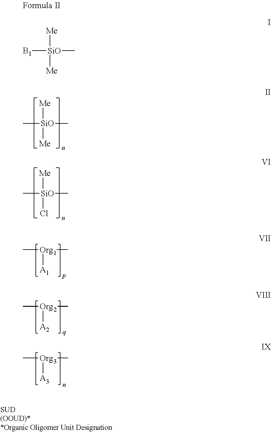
[Me][SiO]([Me])(C)C.[Me][SiO](Cl)(C)C.[Org1]([A1])(C)C.[Org2]([A2])(C)C.[Org3]([A3])(C)C.[Me][SiO]([Me])([B1])C
